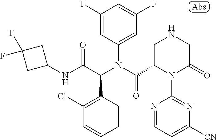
C1(F)=CC(N(C(=O)C2N(C3=NC([CN])=CC=N3)C(=O)CNC2)C(C(NC2CC(F)(F)C2)=O)C2=C(Cl)C=CC=C2)=CC(F)=C1
